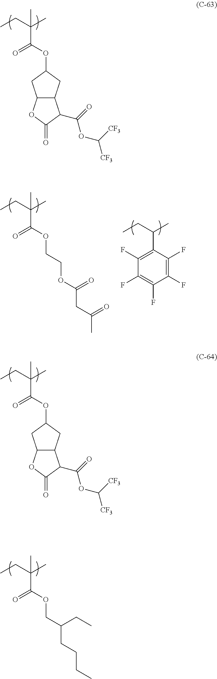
C(C(OC1CC2C(C1)C(C(=O)OC([CF3])[CF3])C(=O)O2)=O)(C)(CC)C.C(C(OC1CC2C(C1)C(C(=O)OC([CF3])[CF3])C(=O)O2)=O)(C)(CC)C.C(C1=C(F)C(F)=C(F)C(F)=C1F)(C)CC.C(C(OCCOC(CC(C)=O)=O)=O)(C)(CC)C.C(C(OCC(CCCC)CC)=O)(C)(CC)C
